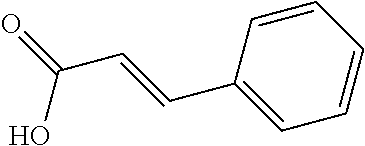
O=C(O)C=CC1=CC=CC=C1
